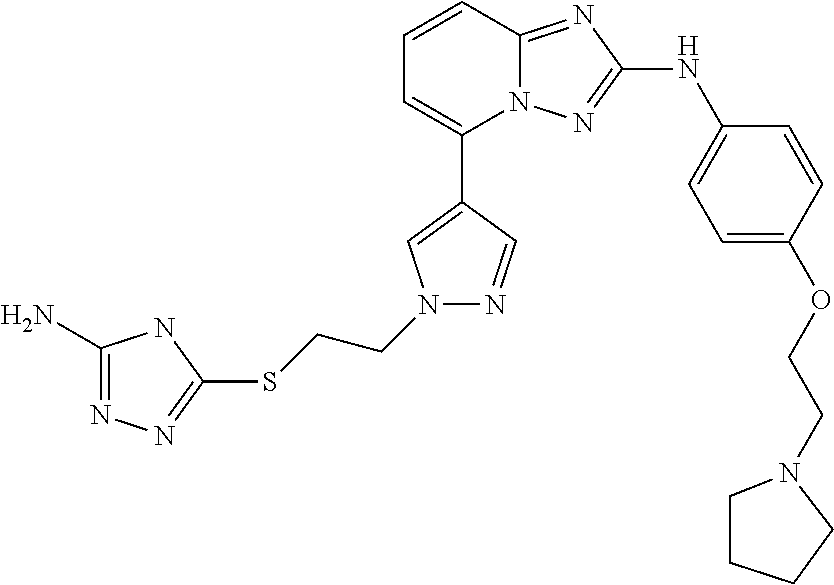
C1=CC2=NC(NC3=CC=C(OCCN4CCCC4)C=C3)=NN2C(C2=CN(CCSC3=NN=C(N)N3)N=C2)=C1
